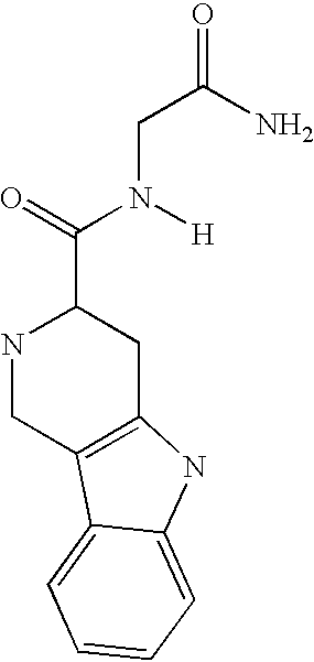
N1CC2=C(CC1C(=O)N([H])CC(=O)N)NC1=CC=CC=C21
